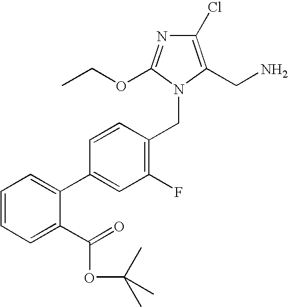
C1(Cl)=C(CN)N(CC2=C(F)C=C(C3=CC=CC=C3C(OC(C)(C)C)=O)C=C2)C(OCC)=N1
